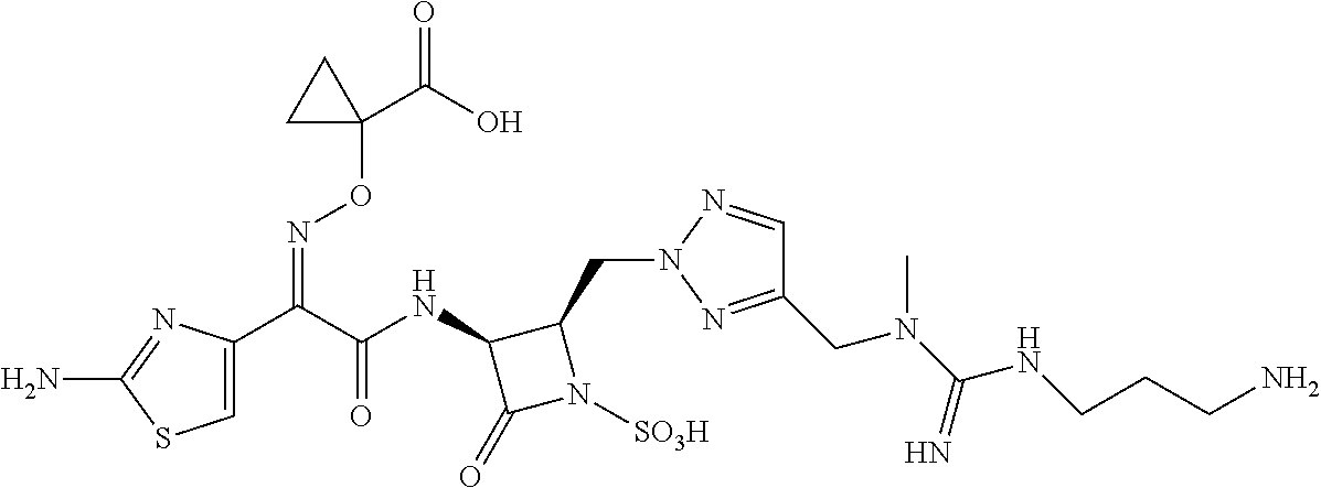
C1(CN(C(NCCCN)=N)C)=NN(CC2C(NC(C(C3=CSC(N)=N3)=NOC3(C(=O)O)CC3)=O)C(=O)N2[SO3H])N=C1
